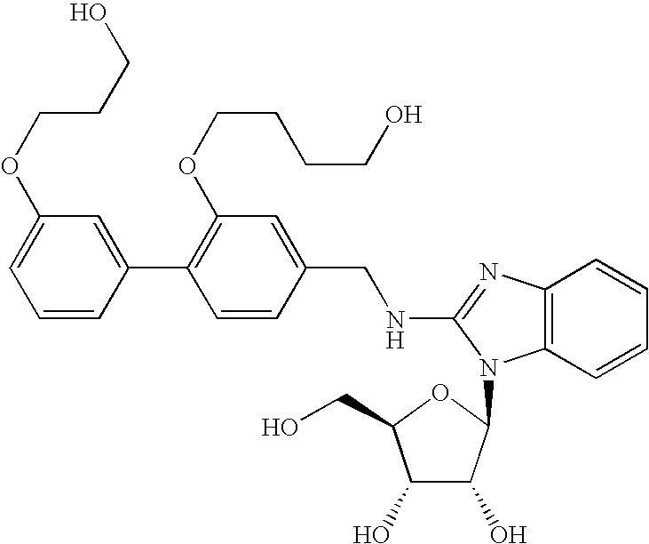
C1=C(C2=C(OCCCCO)C=C(CNC3=NC4=C(C=CC=C4)N3C3C(O)C(O)C(CO)O3)C=C2)C=CC=C1OCCCO
